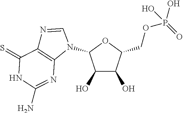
C1(O)C(O)C(COP(=O)(O)O)OC1N1C=NC2=C1N=C(N)NC2=S
